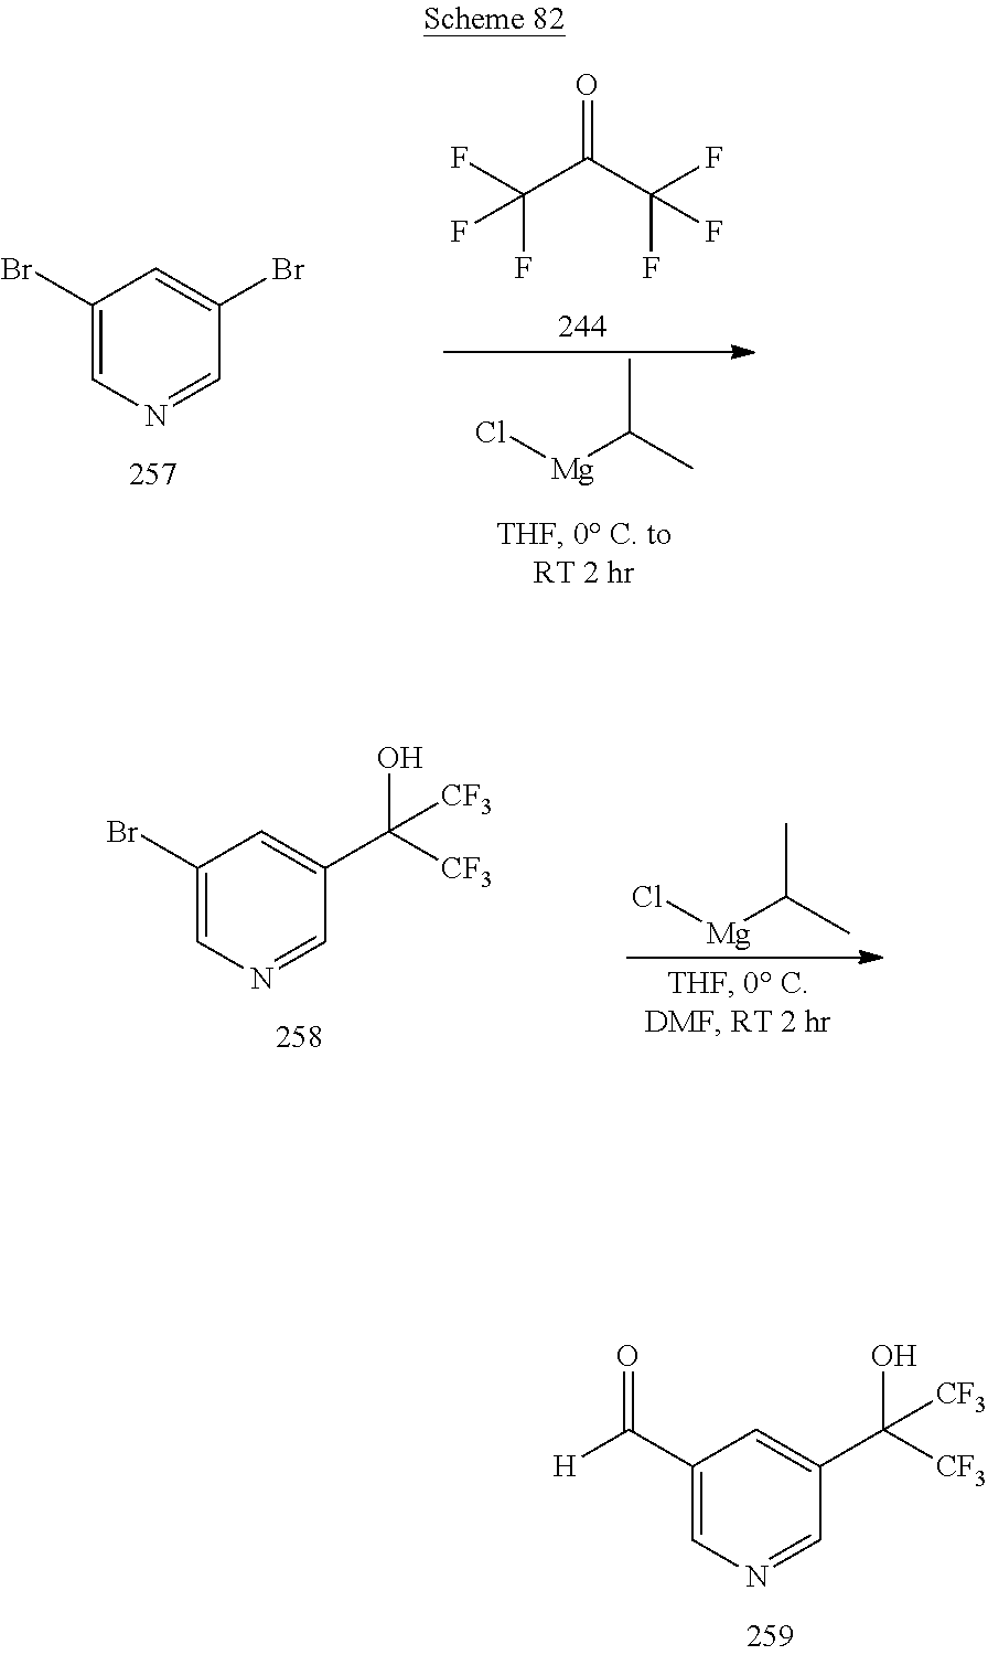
C1(Br)=CN=CC(Br)=C1.O=C(C(F)(F)F)C(F)(F)F.CC(C)[Mg]Cl.C1(Br)=CN=CC(C([CF3])(O)[CF3])=C1.CC(C)[Mg]Cl.C1(C([H])=O)=CN=CC(C([CF3])(O)[CF3])=C1
